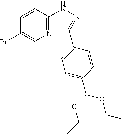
C1=C(C=NNC2=NC=C(Br)C=C2)C=CC(C(OCC)OCC)=C1
